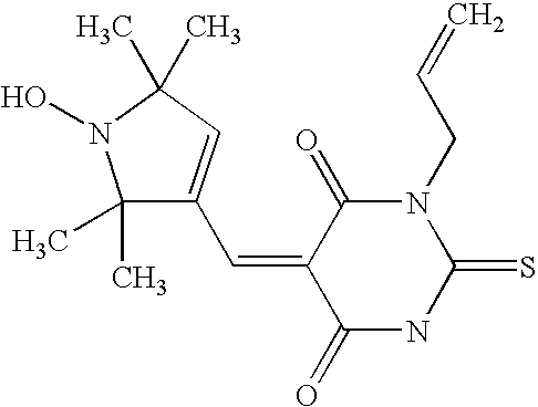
O=C1C(=CC2=CC(C)(C)N(O)C2(C)C)C(=O)N(CC=C)C(=S)N1
